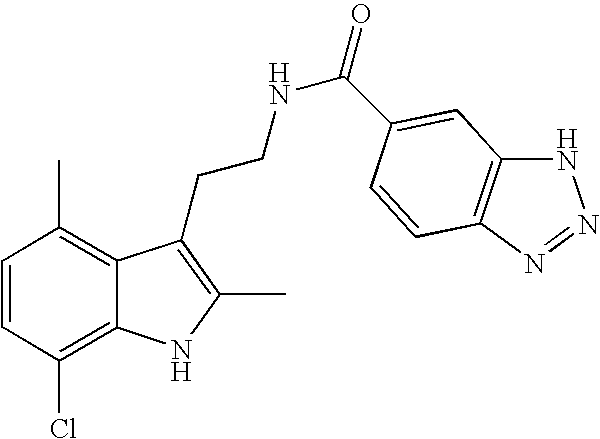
C1=CC(Cl)=C2C(=C1C)C(CCNC(=O)C1=CC3=C(N=NN3)C=C1)=C(C)N2
